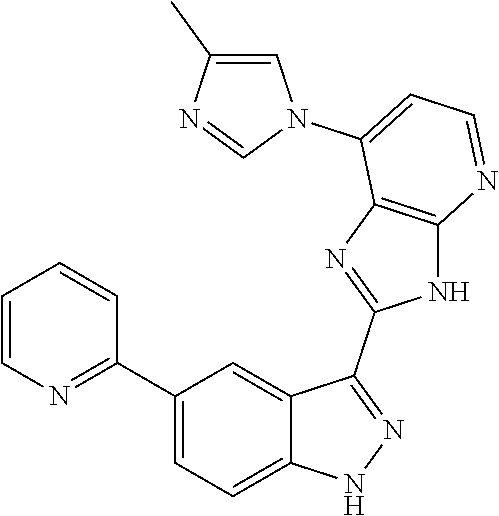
C1(C2=CC=C3C(=C2)C(C2=NC4=C(N2)N=CC=C4N2C=C(C)N=C2)=NN3)=NC=CC=C1
